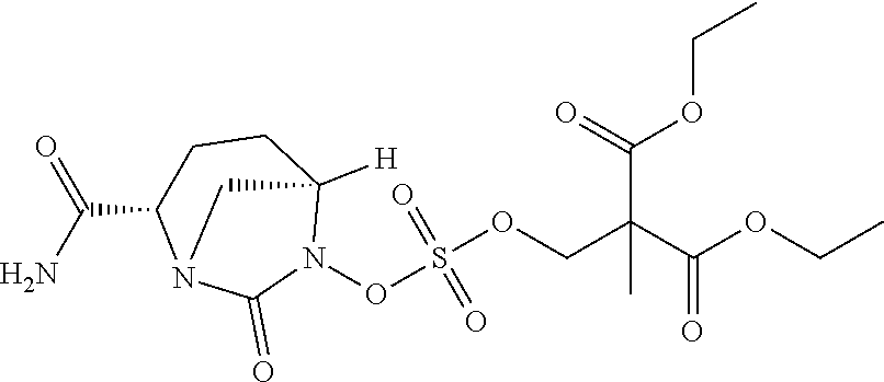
S(OCC(C(OCC)=O)(C(OCC)=O)C)(ON1C2([H])CCC(C(=O)N)N(C1=O)C2)(=O)=O
